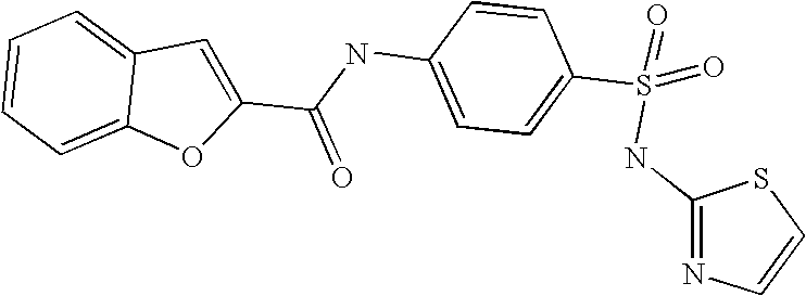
C1(C(NC2=CC=C(S(NC3=NC=CS3)(=O)=O)C=C2)=O)=CC2=CC=CC=C2O1
